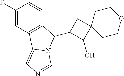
C1=C(F)C=CC2=C1C1=CN=CN1C2C1C(O)C2(C1)CCOCC2
